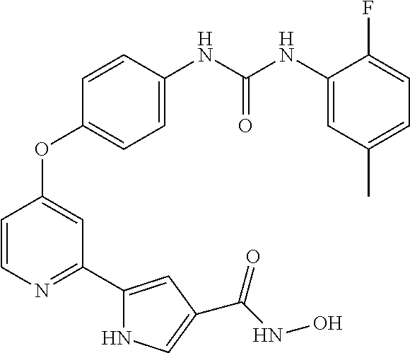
C1(OC2=CC(C3=CC(C(=O)NO)=CN3)=NC=C2)=CC=C(NC(NC2=CC(C)=CC=C2F)=O)C=C1
